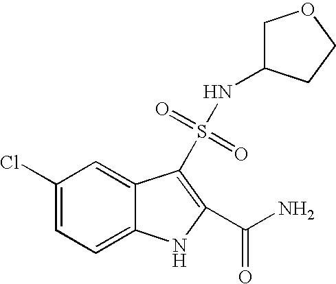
C1(Cl)=CC=C2C(=C1)C(S(NC1COCC1)(=O)=O)=C(C(N)=O)N2
